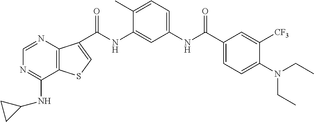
C(NC1=CC(NC(C2=CC=C(N(CC)CC)C([CF3])=C2)=O)=CC=C1C)(=O)C1=CSC2=C1N=CN=C2NC1CC1
